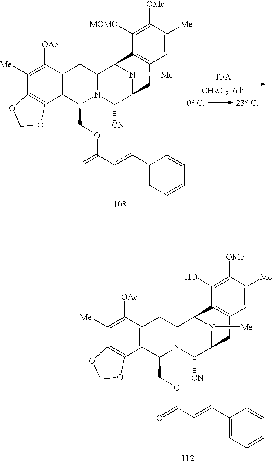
C1([OAc])=C([Me])C2=C(C3=C1CC1N(C3COC(C=CC3=CC=CC=C3)=O)C([CN])C3N([Me])C1C1=C(C3)C=C([Me])C([OMe])=C1O)OCO2.[TFA].C1([OAc])=C([Me])C2=C(C3=C1CC1N(C3COC(C=CC3=CC=CC=C3)=O)C([CN])C3N([Me])C1C1=C(C3)C=C([Me])C([OMe])=C1[MOMO])OCO2
